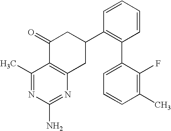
C1(C)=NC(N)=NC2=C1C(=O)CC(C1=C(C3=CC=CC(C)=C3F)C=CC=C1)C2
